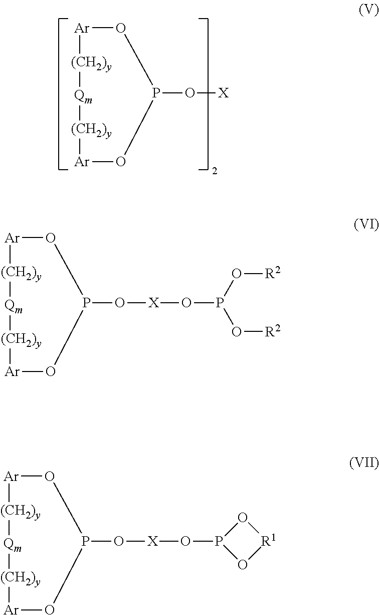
[Ar]1[(CH2)y][Qm][(CH2)y][Ar]OP(O[X])O1.[Ar]1[(CH2)y][Qm][(CH2)y][Ar]OP(O[X]OP(O[R2])O[R2])O1.[Ar]1[(CH2)y][Qm][(CH2)y][Ar]OP(O[X]OP2O[R1]O2)O1
